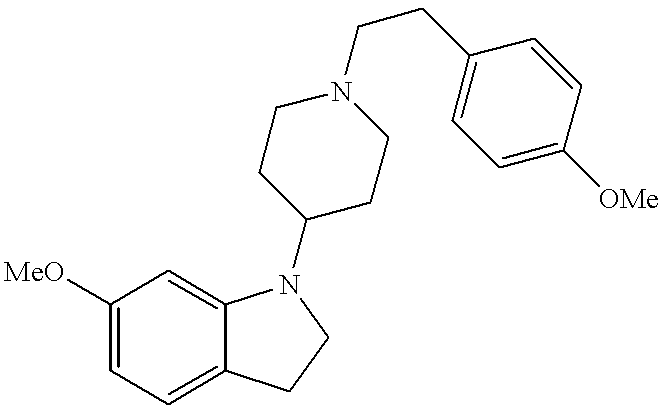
[MeO]C1=CC=C2C(=C1)N(C1CCN(CCC3=CC=C([OMe])C=C3)CC1)CC2
